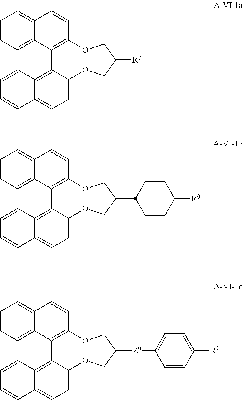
C1=CC=C2C(=C1)C=CC1=C2C2=C3C(=CC=C2OCC([R0])CO1)C=CC=C3.C1=CC=C2C(=C1)C=CC1=C2C2=C3C(=CC=C2OCC(C2CCC([R0])CC2)CO1)C=CC=C3.C1=CC=C2C(=C1)C=CC1=C2C2=C3C(=CC=C2OCC([Z0]C2=CC=C([R0])C=C2)CO1)C=CC=C3
